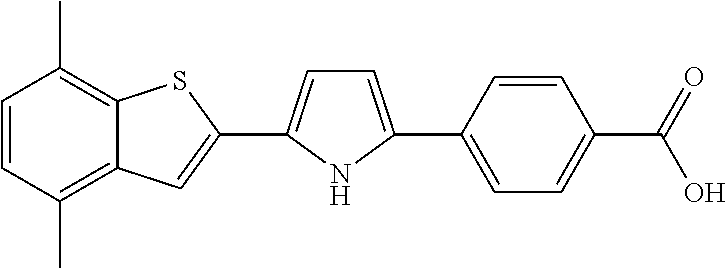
C1=CC(C)=C2C(=C1C)SC(C1=CC=C(C3=CC=C(C(=O)O)C=C3)N1)=C2
